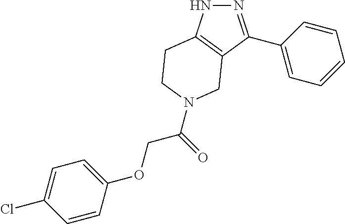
N1N=C(C2=CC=CC=C2)C2=C1CCN(C(COC1=CC=C(Cl)C=C1)=O)C2
